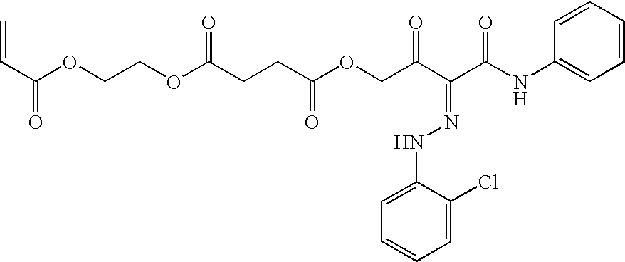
C(OCCOC(CCC(OCC(C(C(NC1=CC=CC=C1)=O)=NNC1=CC=CC=C1Cl)=O)=O)=O)(C=C)=O
